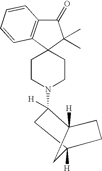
C1CN(C2([H])CC3([H])CCC2([H])C3)CCC12C(C)(C)C(=O)C1=C2C=CC=C1
